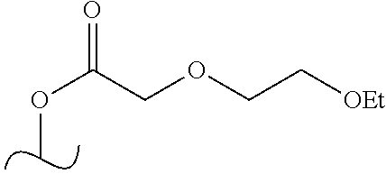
COC(=O)COCC[OEt]
